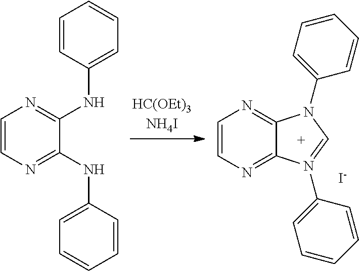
C1=CN=C(NC2=CC=CC=C2)C(NC2=CC=CC=C2)=N1.C1=CN=C2C(=N1)N(C1=CC=CC=C1)C=N2C1=CC=CC=C1.[I-]
